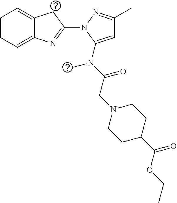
C1=CC=C2C(=C1)CC(N1N=C(C)C=C1N(C(CN1CCC(C(OCC)=O)CC1)=O)C)=N2
